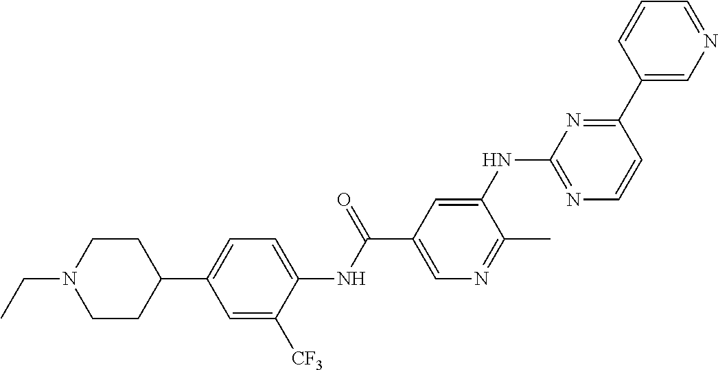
C1(C2=CC=C(NC(C3=CN=C(C)C(NC4=NC=CC(C5=CN=CC=C5)=N4)=C3)=O)C([CF3])=C2)CCN(CC)CC1
